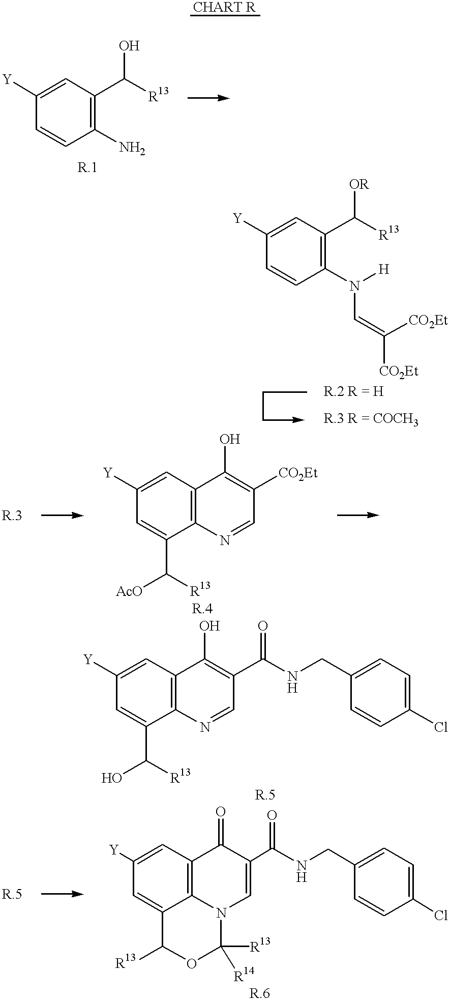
C1=CC(N)=C(C([R13])O)C=C1[Y].C1=CC(N([H])C=C([CO2Et])[CO2Et])=C(C([R13])[OR])C=C1[Y].C1=C(C([AcO])[R13])C2=C(C=C1[Y])C(O)=C([CO2Et])C=N2.C1=C(C(O)[R13])C2=C(C=C1[Y])C(O)=C(C(NCC1=CC=C(Cl)C=C1)=O)C=N2.C1=C2C3=C(C=C1[Y])C(=O)C(C(NCC1=CC=C(Cl)C=C1)=O)=CN3C([R13])([R14])OC2[R13]
